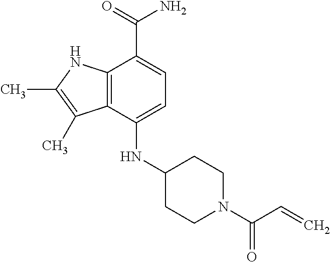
C1N(C(=O)C=C)CCC(NC2=CC=C(C(=O)N)C3=C2C(C)=C(C)N3)C1
